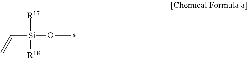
C(=C)[Si]([R17])([R18])OC
